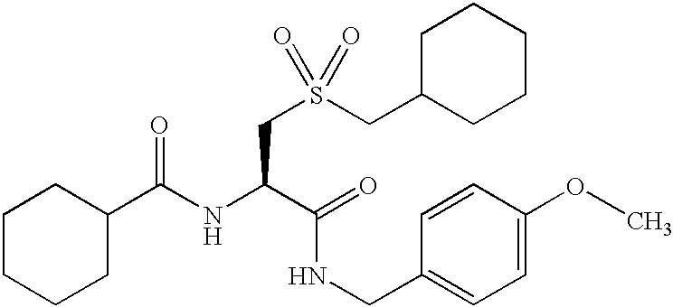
C(NC(C(=O)NCC1=CC=C(OC)C=C1)CS(CC1CCCCC1)(=O)=O)(=O)C1CCCCC1
